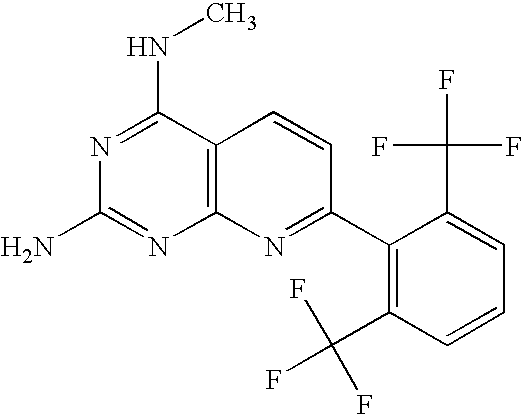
N1=C(NC)C2=C(N=C1N)N=C(C1=C(C(F)(F)F)C=CC=C1C(F)(F)F)C=C2
